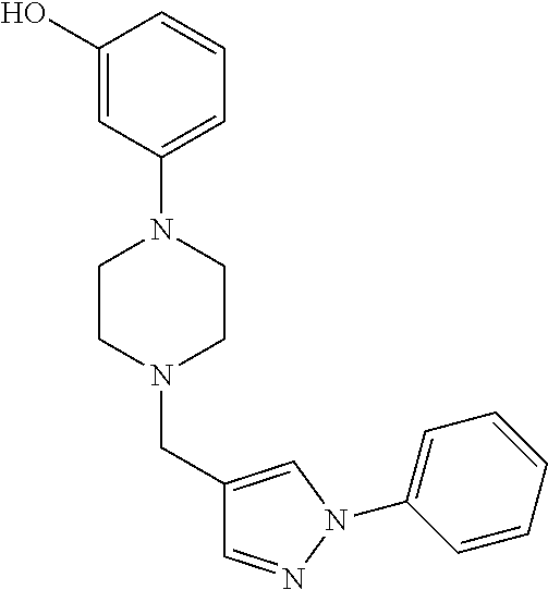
C1(O)=CC(N2CCN(CC3=CN(C4=CC=CC=C4)N=C3)CC2)=CC=C1
